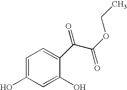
C1=C(O)C=C(O)C(C(C(OCC)=O)=O)=C1
